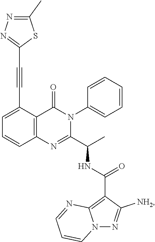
C1=C(C#CC2=NN=C(C)S2)C2=C(C=C1)N=C(C(C)NC(C1=C3N(N=C1[NH2])C=CC=N3)=O)N(C1=CC=CC=C1)C2=O
